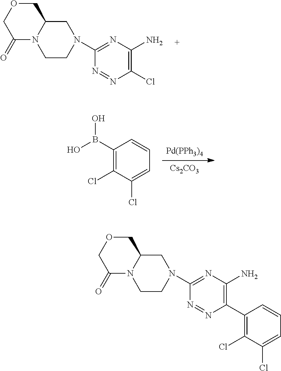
[Pd(PPh3)4].[Cs2CO3].C1(B(O)O)=C(Cl)C(Cl)=CC=C1.C1(N2CCN3C(=O)COCC3C2)=NC(N)=C(Cl)N=N1.C1(N)=C(C2=C(Cl)C(Cl)=CC=C2)N=NC(N2CCN3C(=O)COCC3C2)=N1
